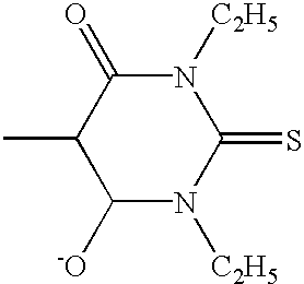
C1([-O])N([C2H5])C(=S)N([C2H5])C(=O)C1C
